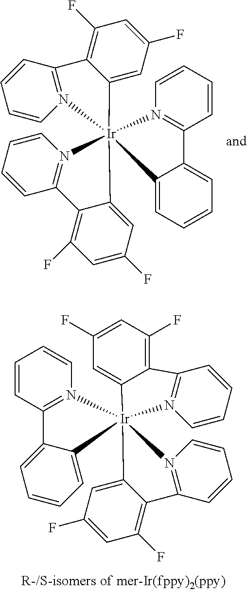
C12=CC(F)=CC(F)=C1C1=N(C=CC=C1)[Ir]213(N2=C(C=CC=C2)C2=C(F)C=C(F)C=C21)N1=C(C=CC=C1)C1=CC=CC=C13.C12=CC(F)=CC(F)=C1C1=N(C=CC=C1)[Ir]213(N2=C(C=CC=C2)C2=C(F)C=C(F)C=C21)C1=CC=CC=C1C1=N3C=CC=C1
